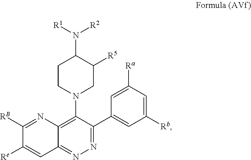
C1CN(C2=C3C(=NN=C2C2=CC([Rb])=CC([Ra])=C2)C=C([Re])C([RB])=N3)CC([R5])C1N([R1])[R2]
